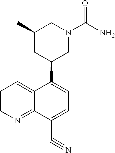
C12=CC=CN=C1C(C#N)=CC=C2C1CN(C(N)=O)CC(C)C1
